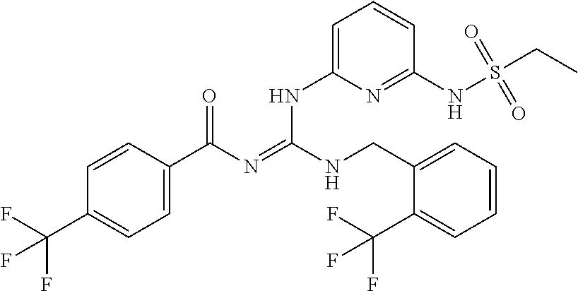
C1=CC(C(N=C(NCC2=CC=CC=C2C(F)(F)F)NC2=CC=CC(NS(CC)(=O)=O)=N2)=O)=CC=C1C(F)(F)F
